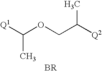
C(OCC([Q2])C)([Q1])C.[BR]
